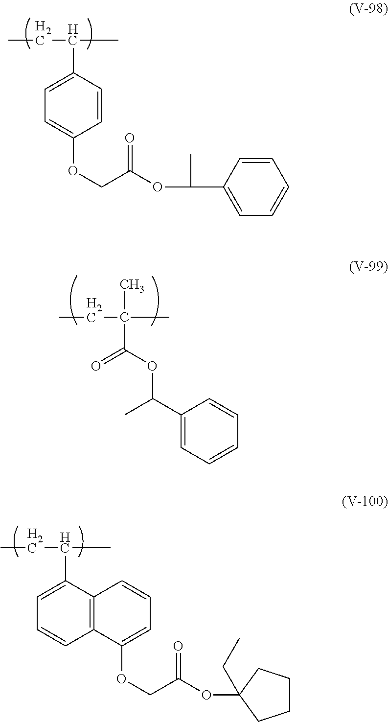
CCC(C)C1=CC=C(OCC(=O)OC(C)C2=CC=CC=C2)C=C1.CCC(C)(C(=O)OC(C1=CC=CC=C1)C)C.CCC(C)C1=CC=CC2=C1C=CC=C2OCC(=O)OC1(CC)CCCC1
